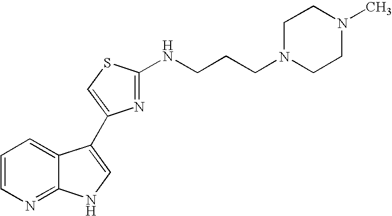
C1=CN=C2C(=C1)C(C1=CSC(NCCCN3CCN(C)CC3)=N1)=CN2
